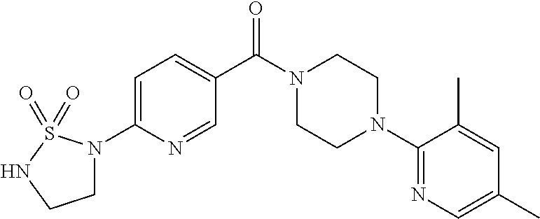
C1=C(N2CCNS2(=O)=O)N=CC(C(N2CCN(C3=NC=C(C)C=C3C)CC2)=O)=C1
